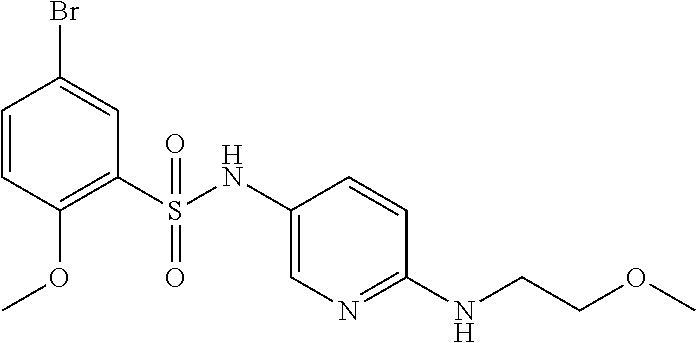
C1=CC(OC)=C(S(NC2=CN=C(NCCOC)C=C2)(=O)=O)C=C1Br
